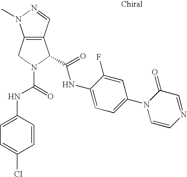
C12=C(C=NN1C)C(C(=O)NC1=CC=C(N3C=CN=CC3=O)C=C1F)N(C(=O)NC1=CC=C(Cl)C=C1)C2
